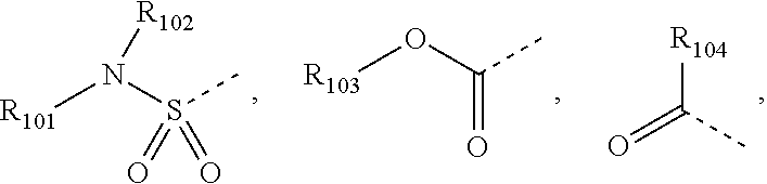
S(C)(=O)(=O)N([R101])[R102].C(C)(=O)[R104].O=C(C)O[R103]
